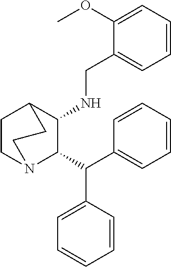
C1(OC)=CC=CC=C1CNC1C2CCN(C1C(C1=CC=CC=C1)C1=CC=CC=C1)CC2
